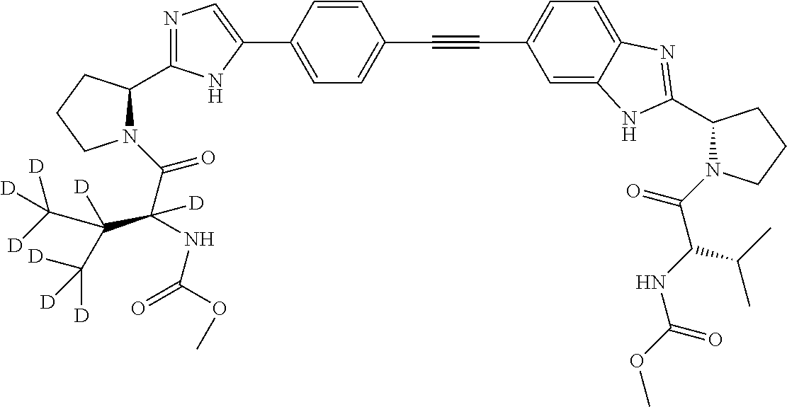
C1=C(C2=CN=C(C3N(C(C(NC(=O)OC)(C([D])(C([D])([D])[D])C([D])([D])[D])[D])=O)CCC3)N2)C=CC(C#CC2=CC=C3C(=C2)NC(C2N(C(=O)C(NC(OC)=O)C(C)C)CCC2)=N3)=C1
